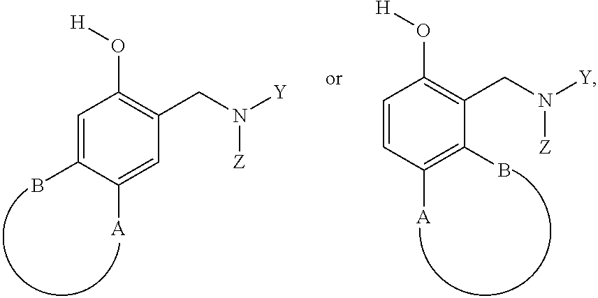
C1(CN([Y])[Z])=C(O[H])C=CC([A])=C1B.C1=C(B)C([A])=CC(CN([Y])[Z])=C1O[H]
